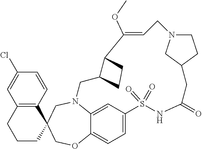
N12C3=CC(=CC=C3OCC3(C4=C(C=C(Cl)C=C4)CCC3)C1)S(=O)(=O)NC(=O)CC1CN(CC1)CC=C(OC)C1C(C2)CC1
